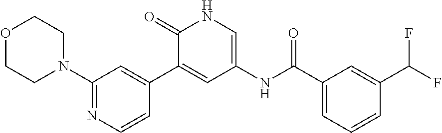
C1(C(NC2=CNC(=O)C(C3=CC(N4CCOCC4)=NC=C3)=C2)=O)=CC=CC(C(F)F)=C1
